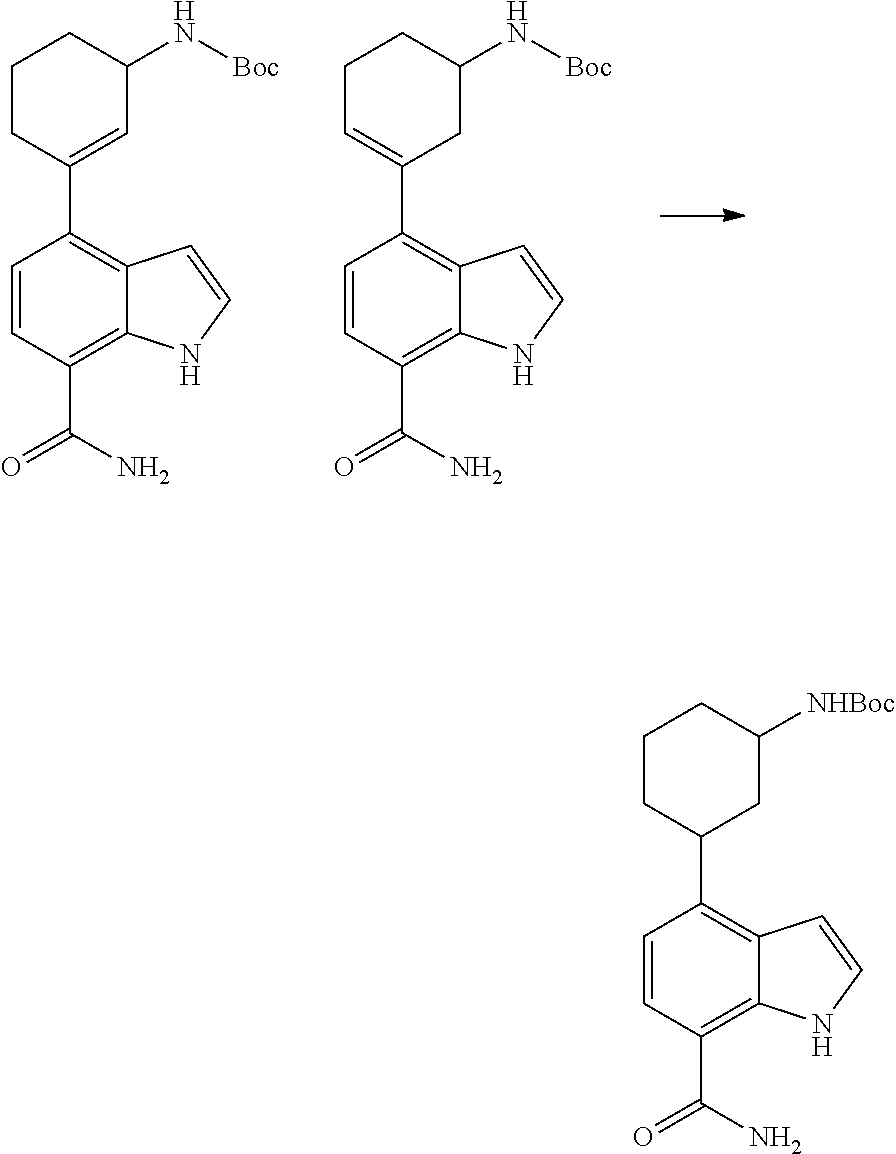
C1=CC(C(=O)N)=C2C(=C1C1=CC(N[Boc])CCC1)C=CN2.C1=CC(C(=O)N)=C2C(=C1C1=CCCC(N[Boc])C1)C=CN2.C1=CC(C(=O)N)=C2C(=C1C1CC([NHBoc])CCC1)C=CN2
